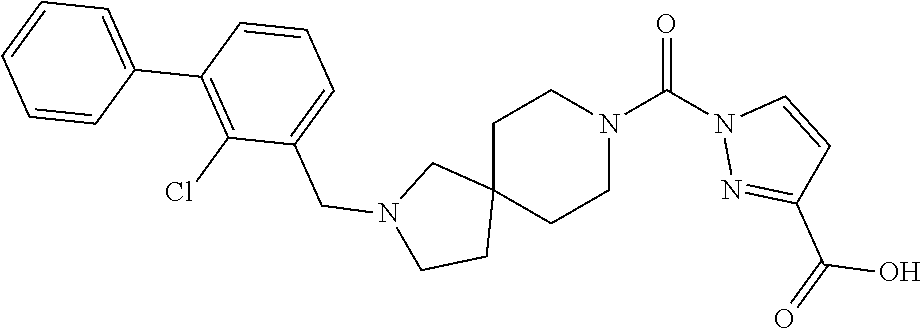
C1C2(CCN(C(N3N=C(C(=O)O)C=C3)=O)C1)CN(CC1=CC=CC(C3=CC=CC=C3)=C1Cl)CC2
